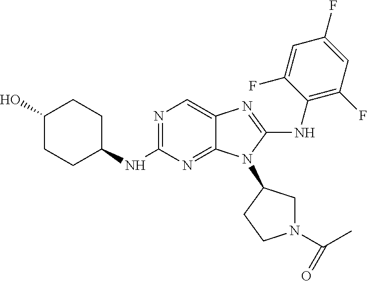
C1(O)CCC(NC2=NC=C3C(=N2)N(C2CN(C(=O)C)CC2)C(NC2=C(F)C=C(F)C=C2F)=N3)CC1
